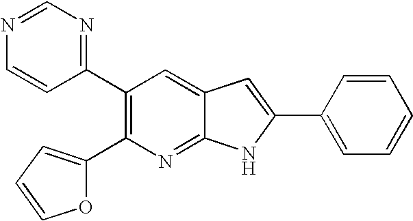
C1(C2=C(C3=NC=NC=C3)C=C3C(=N2)NC(C2=CC=CC=C2)=C3)=CC=CO1
